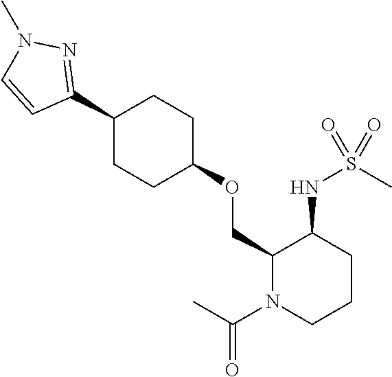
C1(COC2CCC(C3=NN(C)C=C3)CC2)N(C(C)=O)CCCC1NS(C)(=O)=O
